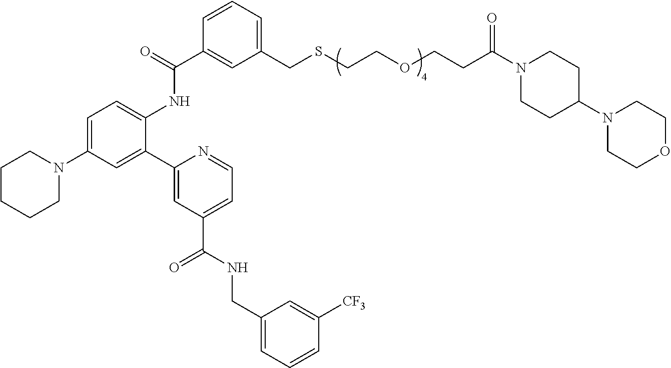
C1CCCN(C2=CC=C(NC(C3=CC(CSCCOCCC(N4CCC(N5CCOCC5)CC4)=O)=CC=C3)=O)C(C3=CC(C(NCC4=CC=CC([CF3])=C4)=O)=CC=N3)=C2)C1
